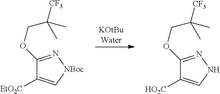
[KOtBuWater].C1(OCC(C)([CF3])C)=NNC=C1[HO2C].C1(OCC(C)([CF3])C)=N[NBoc]C=C1[EtO2C]
